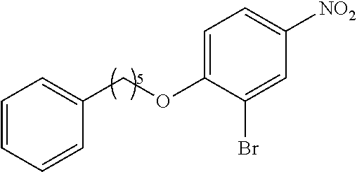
C1=CC=CC(COC2=CC=C([NO2])C=C2Br)=C1
